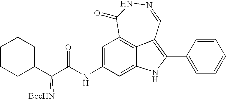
N1=CC2=C(C3=CC=CC=C3)NC3=CC(NC(=O)C(C4CCCCC4)[BocHN])=CC(=C23)C(=O)N1
